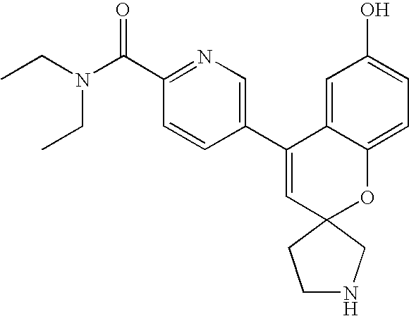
CCN(CC)C(C1=NC=C(C2=CC3(OC4=CC=C(O)C=C24)CCNC3)C=C1)=O
